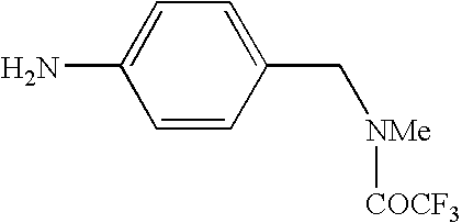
C1=CC(C[NMe][COCF3])=CC=C1N
